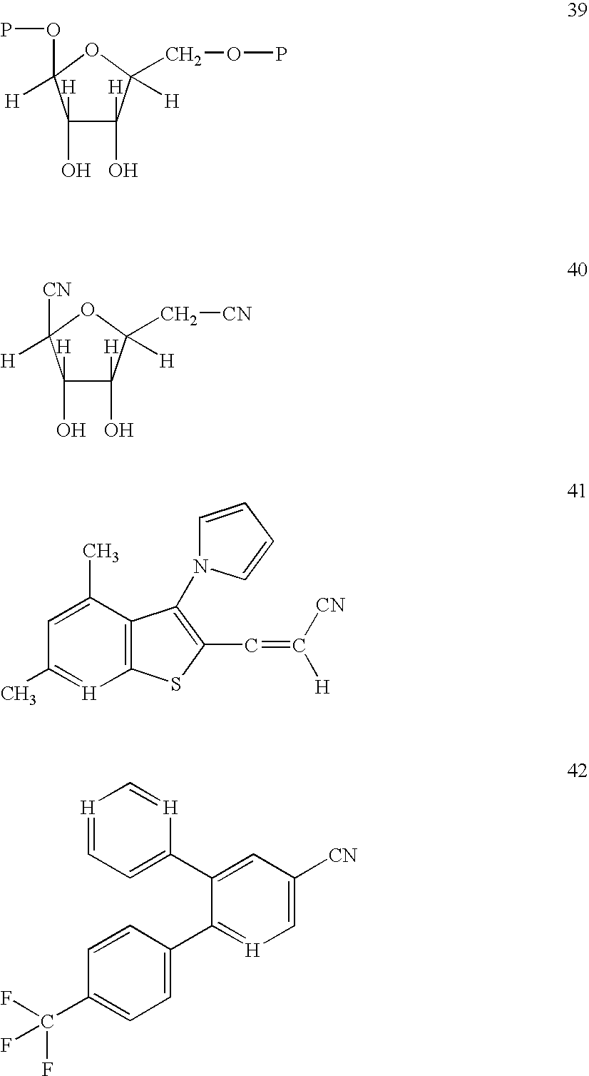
C1(O)([H])C(OP)([H])OC([H])(COP)C1(O)[H].C1(O)([H])C([CN])([H])OC([H])(C[CN])C1(O)[H].C12=C(C(C)=CC(C)=[H]1)C(N1C=CC=C1)=C(C=C([CN])[H])S2.C1=CC(C(F)(F)F)=CC=C1C1=[H]C=C([CN])C=C1C1=CC=[H]C=[H]1
